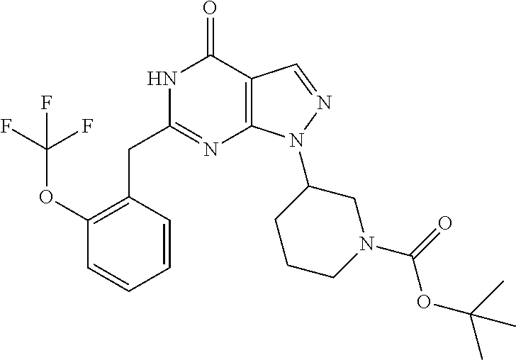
N1C(CC2=C(OC(F)(F)F)C=CC=C2)=NC2=C(C1=O)C=NN2C1CCCN(C(=O)OC(C)(C)C)C1
